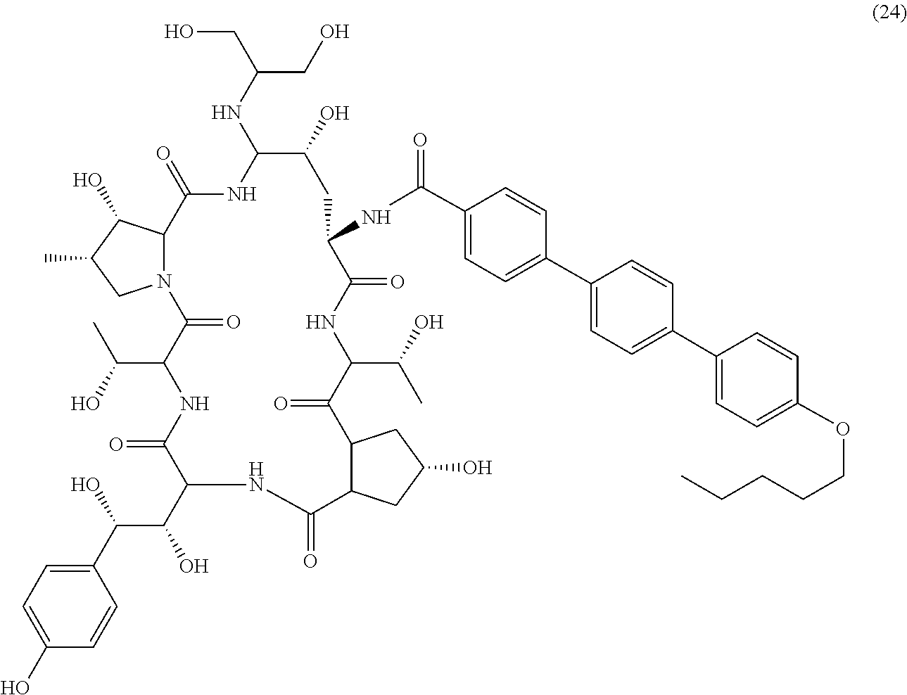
C1(C(=O)NC2C(=O)NC(C(C)O)C(=O)C3C(C(=O)NC(C(C(C4=CC=C(O)C=C4)O)O)C(=O)NC(C(O)C)C(=O)N4C(C(=O)NC(NC(CO)CO)C(O)C2)C(O)C(C)C4)CC(O)C3)=CC=C(C2=CC=C(C3=CC=C(OCCCCC)C=C3)C=C2)C=C1
